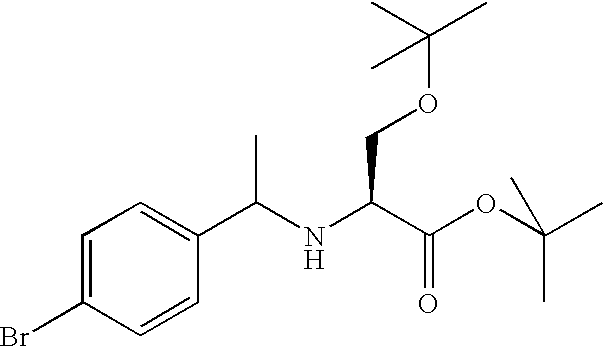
C1=C(Br)C=CC(C(NC(C(OC(C)(C)C)=O)COC(C)(C)C)C)=C1
